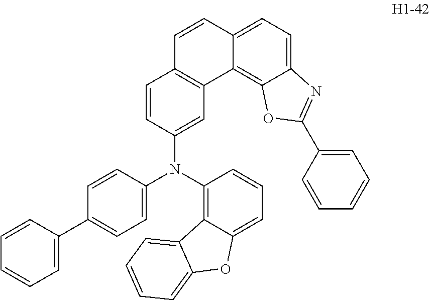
C12=C3C(=CC=C1C=CC1=C2C=C(N(C2=CC=C(C4=CC=CC=C4)C=C2)C2=C4C(=CC=C2)OC2=CC=CC=C42)C=C1)N=C(C1=CC=CC=C1)O3
